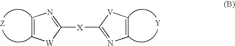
C1=C[W]C([X]C2=NC=C[V]2)=N1.[Y]
